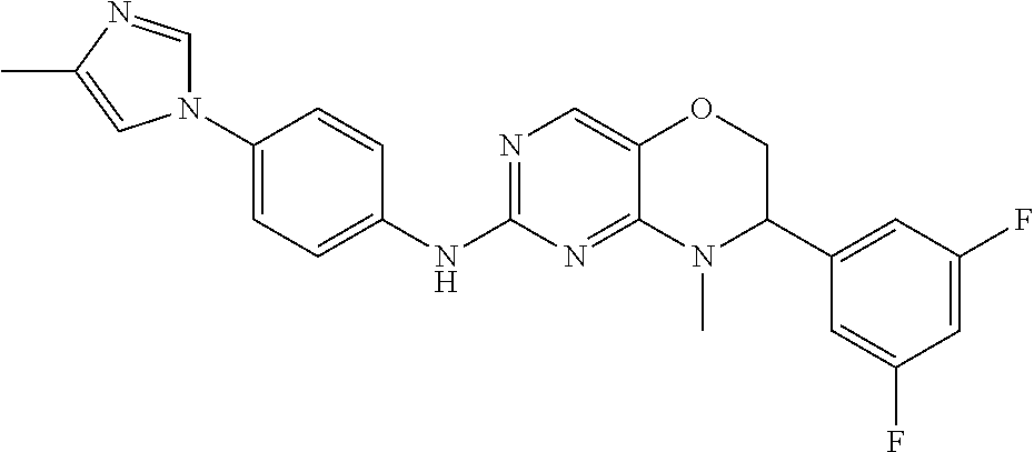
C1(N2C=NC(C)=C2)=CC=C(NC2=NC=C3C(=N2)N(C)C(C2=CC(F)=CC(F)=C2)CO3)C=C1
